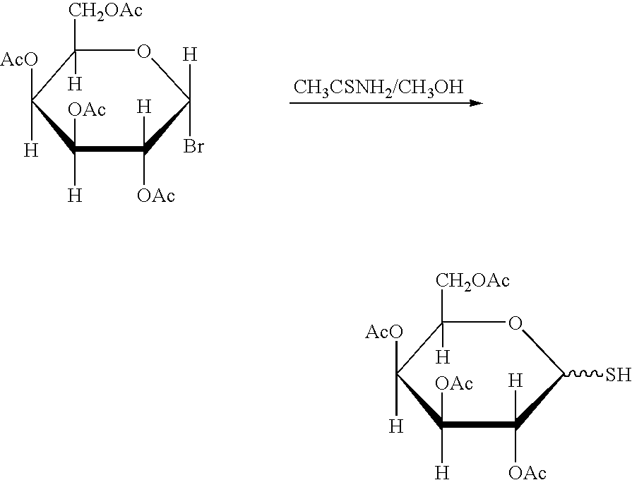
C1([CH2OAc])([H])C([AcO])([H])C([H])([OAc])C([H])([OAc])C([H])(Br)O1.C1([CH2OAc])([H])C([AcO])([H])C([H])([OAc])C([H])([OAc])C(S)O1
